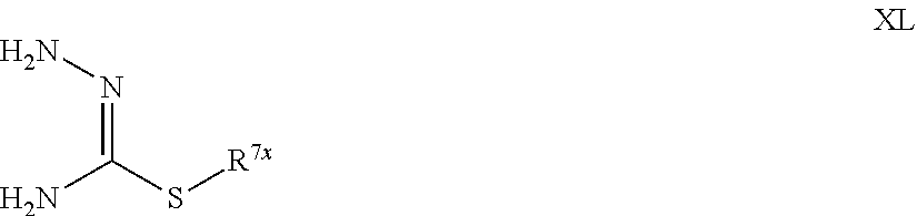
NN=C(S[R7x])N
